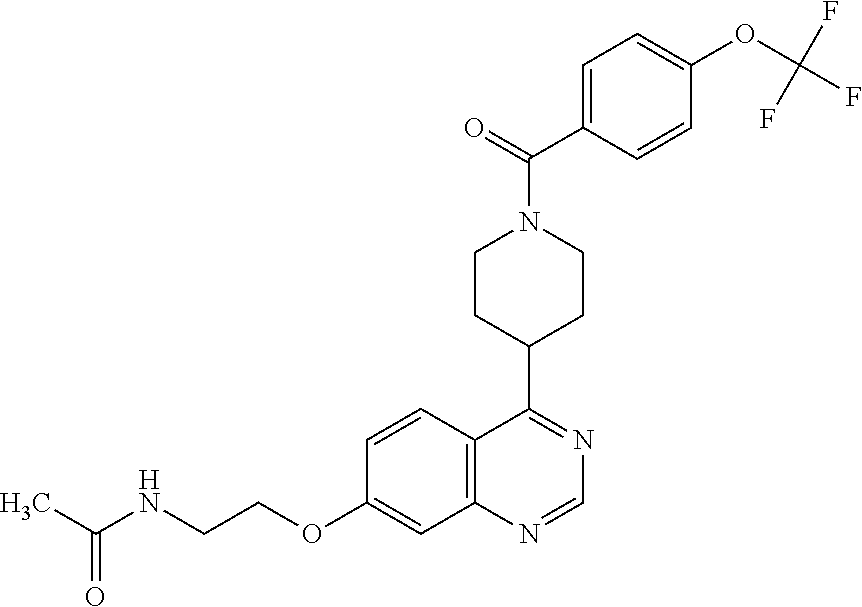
C1=CC2=C(C=C1OCCNC(C)=O)N=CN=C2C1CCN(C(=O)C2=CC=C(OC(F)(F)F)C=C2)CC1
